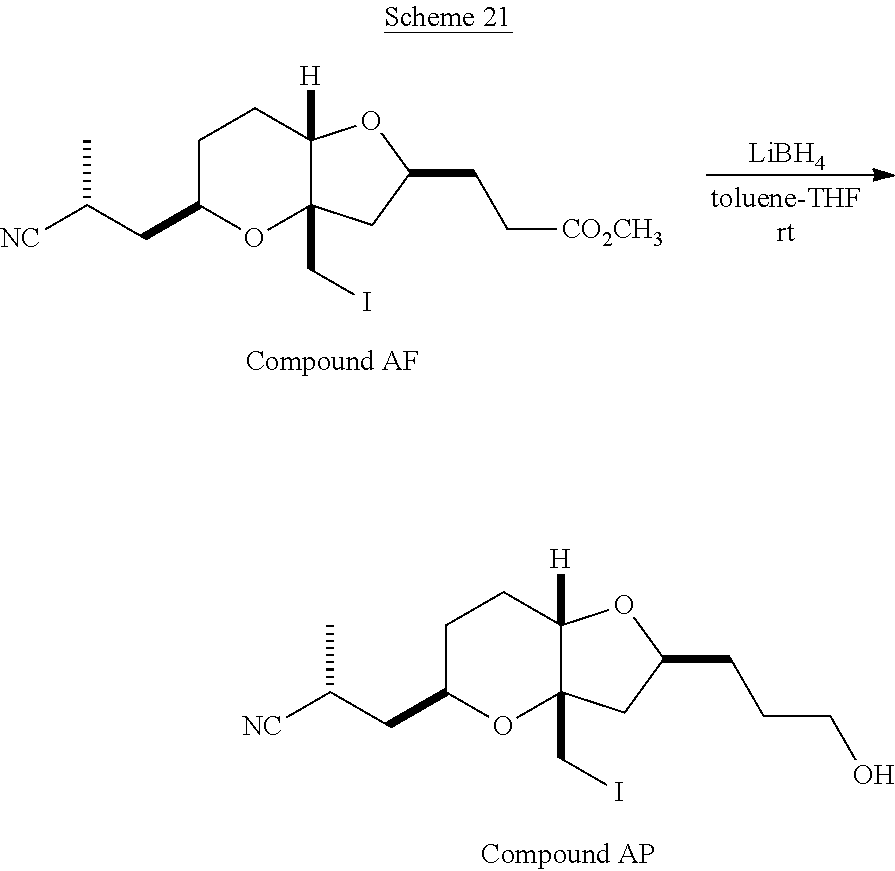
[LiBH4].C1C(CC([NC])C)OC2(CI)C([H])(C1)OC(CC[CO2CH3])C2.C1C(CC([NC])C)OC2(CI)C([H])(C1)OC(CCCO)C2
